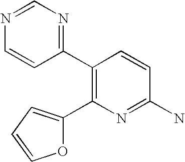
C1=NC=CC(C2=C(C3=CC=CO3)N=C(N)C=C2)=N1
